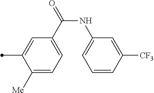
C1([Me])=CC=C(C(=O)NC2=CC=CC([CF3])=C2)C=C1C
